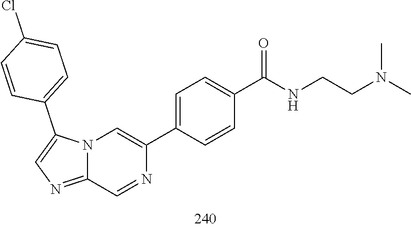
C12=NC=C(C3=CC=C(Cl)C=C3)N1C=C(C1=CC=C(C(=O)NCCN(C)C)C=C1)N=C2
